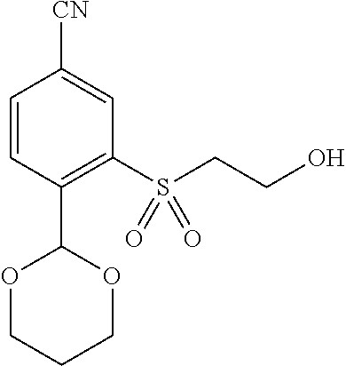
C1=CC(C2OCCCO2)=C(S(CCO)(=O)=O)C=C1[CN]
